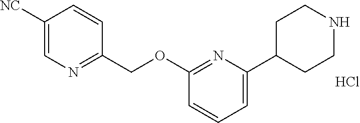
C1=C([NC])C=CC(COC2=NC(C3CCNCC3)=CC=C2)=N1.Cl
